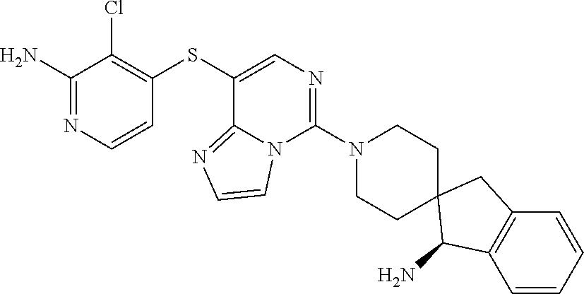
C1=CN=C(N)C(Cl)=C1SC1=CN=C(N2CCC3(CC2)C(N)C2=C(C3)C=CC=C2)N2C1=NC=C2
